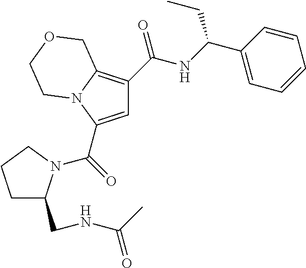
C1=C(C(=O)N2C(CNC(C)=O)CCC2)N2C(=C1C(NC(C1=CC=CC=C1)CC)=O)COCC2
